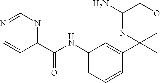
C1(C(=O)NC2=CC=CC(C3(C)COCC(N)=N3)=C2)=NC=NC=C1
